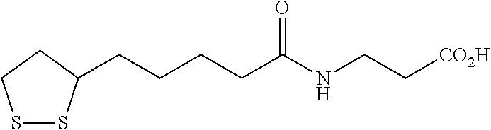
S1SC(CCCCC(NCC[CO2H])=O)CC1
